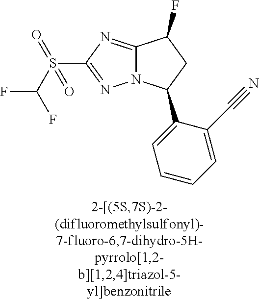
C12=NC(S(C(F)F)(=O)=O)=NN1C(C1=CC=CC=C1C#N)CC2F
